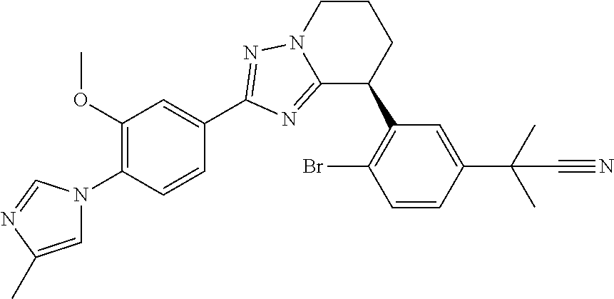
C1(OC)=C(N2C=C(C)N=C2)C=CC(C2=NN3C(=N2)C(C2=C(Br)C=CC(C(C)(C)C#N)=C2)CCC3)=C1
